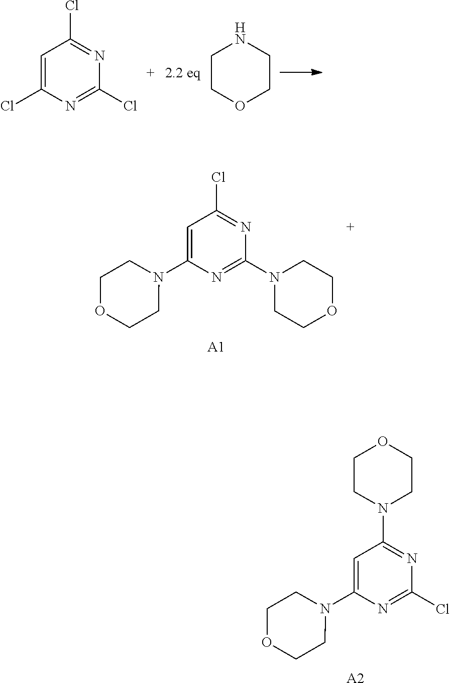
C1=C(Cl)N=C(Cl)N=C1Cl.C1COCCN1.N1=C(Cl)C=C(N2CCOCC2)N=C1N1CCOCC1.[A1].N1=C(N2CCOCC2)C=C(N2CCOCC2)N=C1Cl.[A2]
